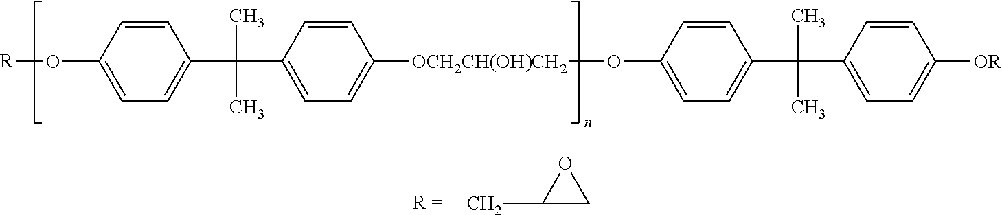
CC1CO1.C1=CC(O[R])=CC=C1C(C)(C)C1=CC=C([OCH2CH(OH)CH2]OC2=CC=C(C(C)(C)C3=CC=C([OR])C=C3)C=C2)C=C1
